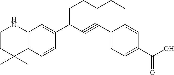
C1CC(C)(C)C2=C(N1)C=C(C(C#CC1=CC=C(C(O)=O)C=C1)CCCCC)C=C2
